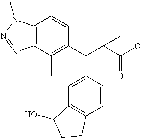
CC1=C(C(C2=CC3=C(C=C2)CCC3O)C(C(OC)=O)(C)C)C=CC2=C1N=NN2C
